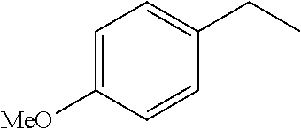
C1=C([MeO])C=CC(CC)=C1
